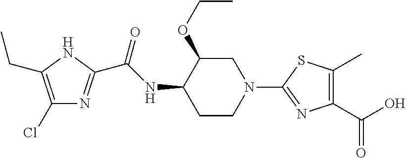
C1(Cl)=C(CC)NC(C(NC2CCN(C3=NC(C(O)=O)=C(C)S3)CC2OCC)=O)=N1
